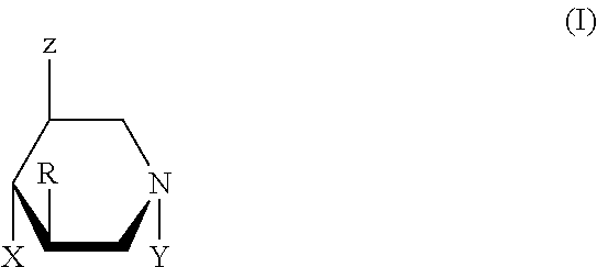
C1([X])C([R])CN([Y])CC1[z]
